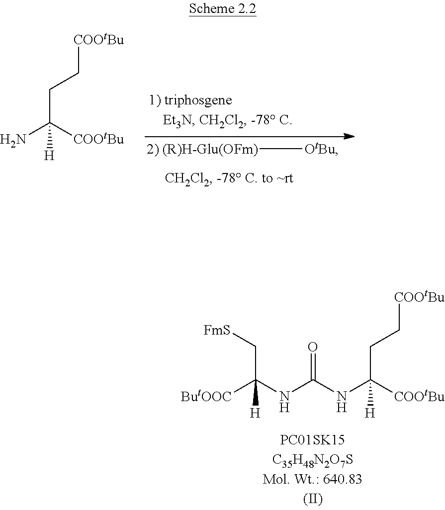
C(C(N)([COOtBu])[H])C[COOtBu].[2) (R)H-Glu(OFm)][OtBu].C(C(NC(NC([ButOOC])(C[FmS])[H])=O)([COOtBu])[H])C[COOtBu]
